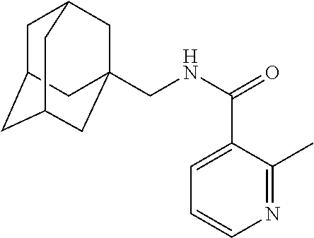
N1=C(C)C(C(NCC23CC4CC(CC(C2)C4)C3)=O)=CC=C1
